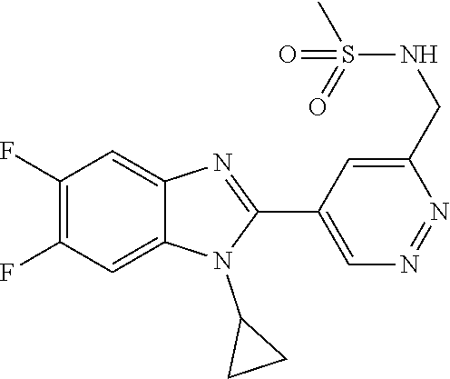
C1(F)=C(F)C=C2C(=C1)N=C(C1=CN=NC(CNS(C)(=O)=O)=C1)N2C1CC1
